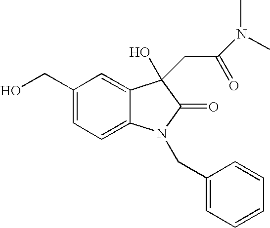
C1(CO)=CC=C2C(=C1)C(CC(N(C)C)=O)(O)C(=O)N2CC1=CC=CC=C1
